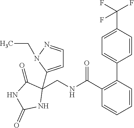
C1=C(C(F)(F)F)C=CC(C2=C(C(=O)NCC3(C4=CC=NN4CC)C(=O)NC(=O)N3)C=CC=C2)=C1
